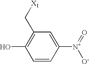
OC1=C(C[X1])C=C([N+]([O-])=O)C=C1
